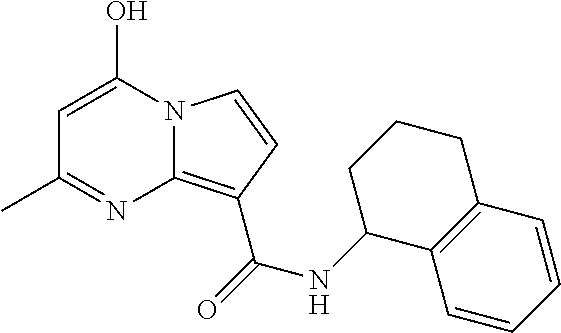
C1=C(O)N2C(=C(C(NC3C4=C(CCC3)C=CC=C4)=O)C=C2)N=C1C
